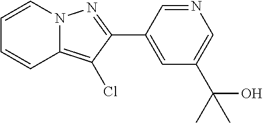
N1=CC(C2=NN3C(=C2Cl)C=CC=C3)=CC(C(O)(C)C)=C1
